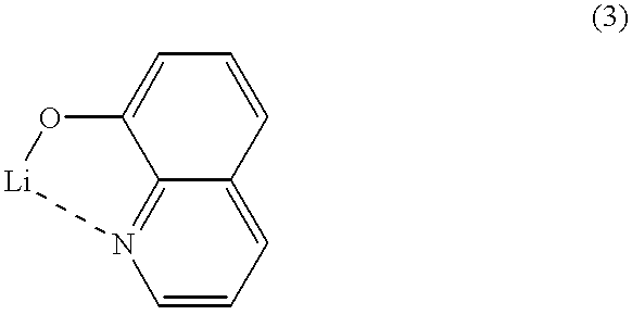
C1=CC2=CC=CN3=C2C(=C1)O[Li]3
